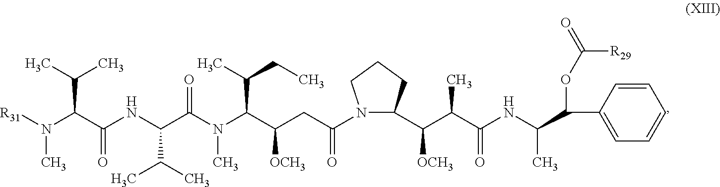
[R31]N(C(C(NC(C(N(C(C(CC(N1C(C(C(C(NC(C(C2=CC=CC=C2)OC(=O)[R29])C)=O)C)[OCH3])CCC1)=O)[OCH3])C(C)CC)C)=O)C(C)C)=O)C(C)C)C
